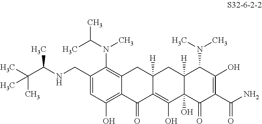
C1(CNC(C(C)(C)C)C)=CC(O)=C2C(=C1N(C)C(C)C)CC1([H])C(=C(O)C3(O)C([H])(C1)C(N(C)C)C(O)=C(C(N)=O)C3=O)C2=O
